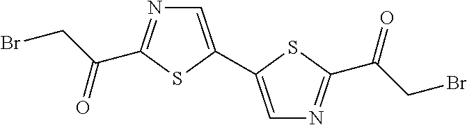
C(C1=NC=C(C2=CN=C(C(CBr)=O)S2)S1)(CBr)=O
